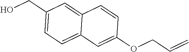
C1(CO)=CC=C2C(=C1)C=CC(OCC=C)=C2
